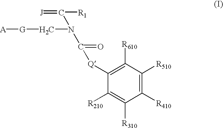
C1([Q]C(=O)N(C(=[J])[R1])C[G][A])=C([R610])C([R510])=C([R410])C([R310])=C1[R210]
